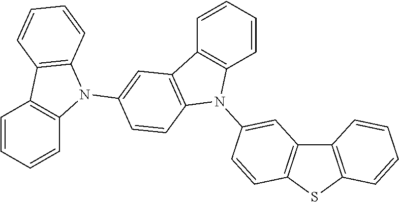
C1=CC=CC2=C1N(C1=CC3=C(SC4=C3C=CC=C4)C=C1)C1=C2C=C(N2C3=C(C=CC=C3)C3=C2C=CC=C3)C=C1
